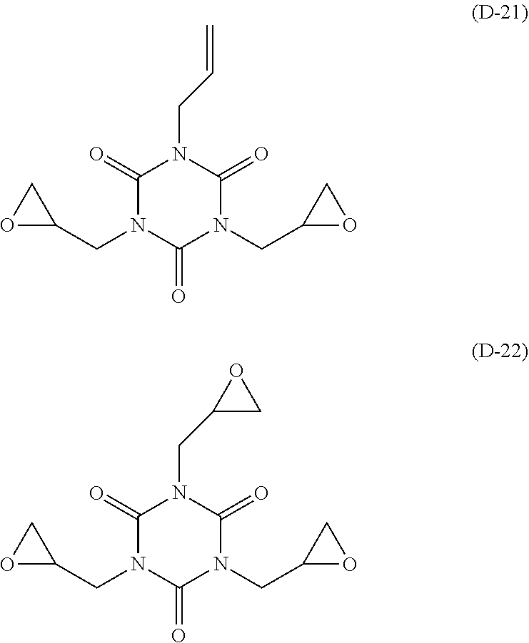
C1(=O)N(CC2CO2)C(=O)N(CC2OC2)C(=O)N1CC=C.C1(=O)N(CC2CO2)C(=O)N(CC2OC2)C(=O)N1CC1CO1
